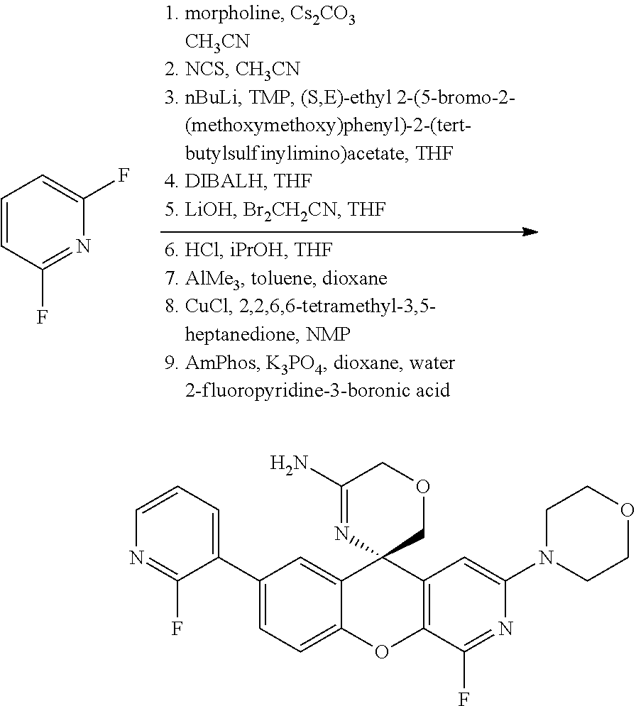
C1=CC(F)=NC(F)=C1.C1(C2=CC=CN=C2F)=CC=C2C(=C1)C1(C3=C(O2)C(F)=NC(N2CCOCC2)=C3)COCC(N)=N1
